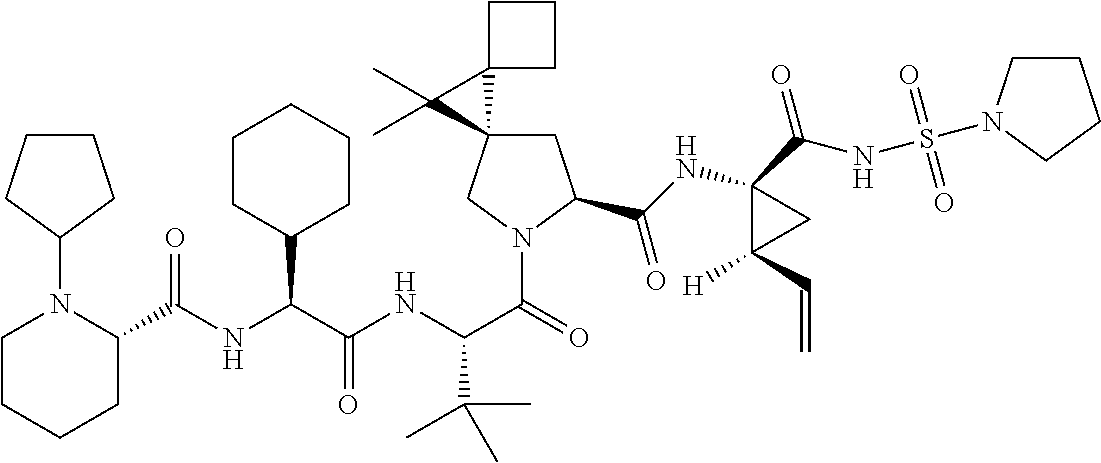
C(C(NC(C(=O)N1CC2(CC1C(NC1(C(NS(=O)(=O)N3CCCC3)=O)C([H])(C=C)C1)=O)C1(C2(C)C)CCC1)C(C)(C)C)=O)(C1CCCCC1)NC(=O)C1N(C2CCCC2)CCCC1
